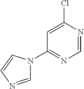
C1=C(Cl)N=CN=C1N1C=NC=C1
